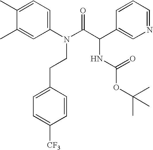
C1(C)=CC(N(C(C(C2=CN=CC=C2)NC(OC(C)(C)C)=O)=O)CCC2=CC=C([CF3])C=C2)=CC=C1C
